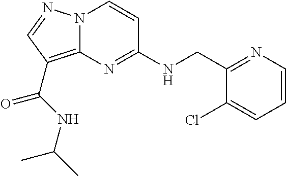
N(C1=NC2=C(C(=O)NC(C)C)C=NN2C=C1)CC1=NC=CC=C1Cl
